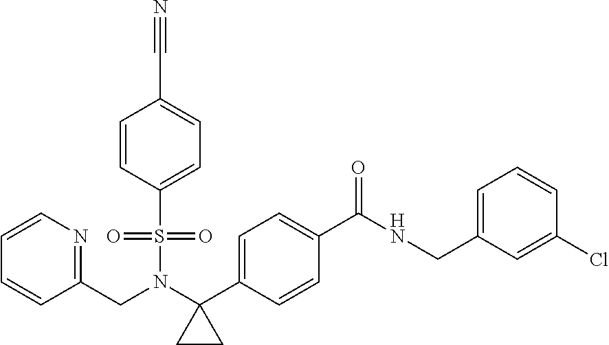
C1=CN=C(CN(C2(C3=CC=C(C(=O)NCC4=CC=CC(Cl)=C4)C=C3)CC2)S(=O)(=O)C2=CC=C(C#N)C=C2)C=C1
